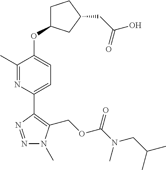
N1=NC(C2=CC=C(OC3CCC(CC(O)=O)C3)C(C)=N2)=C(COC(N(C)CC(C)C)=O)N1C
